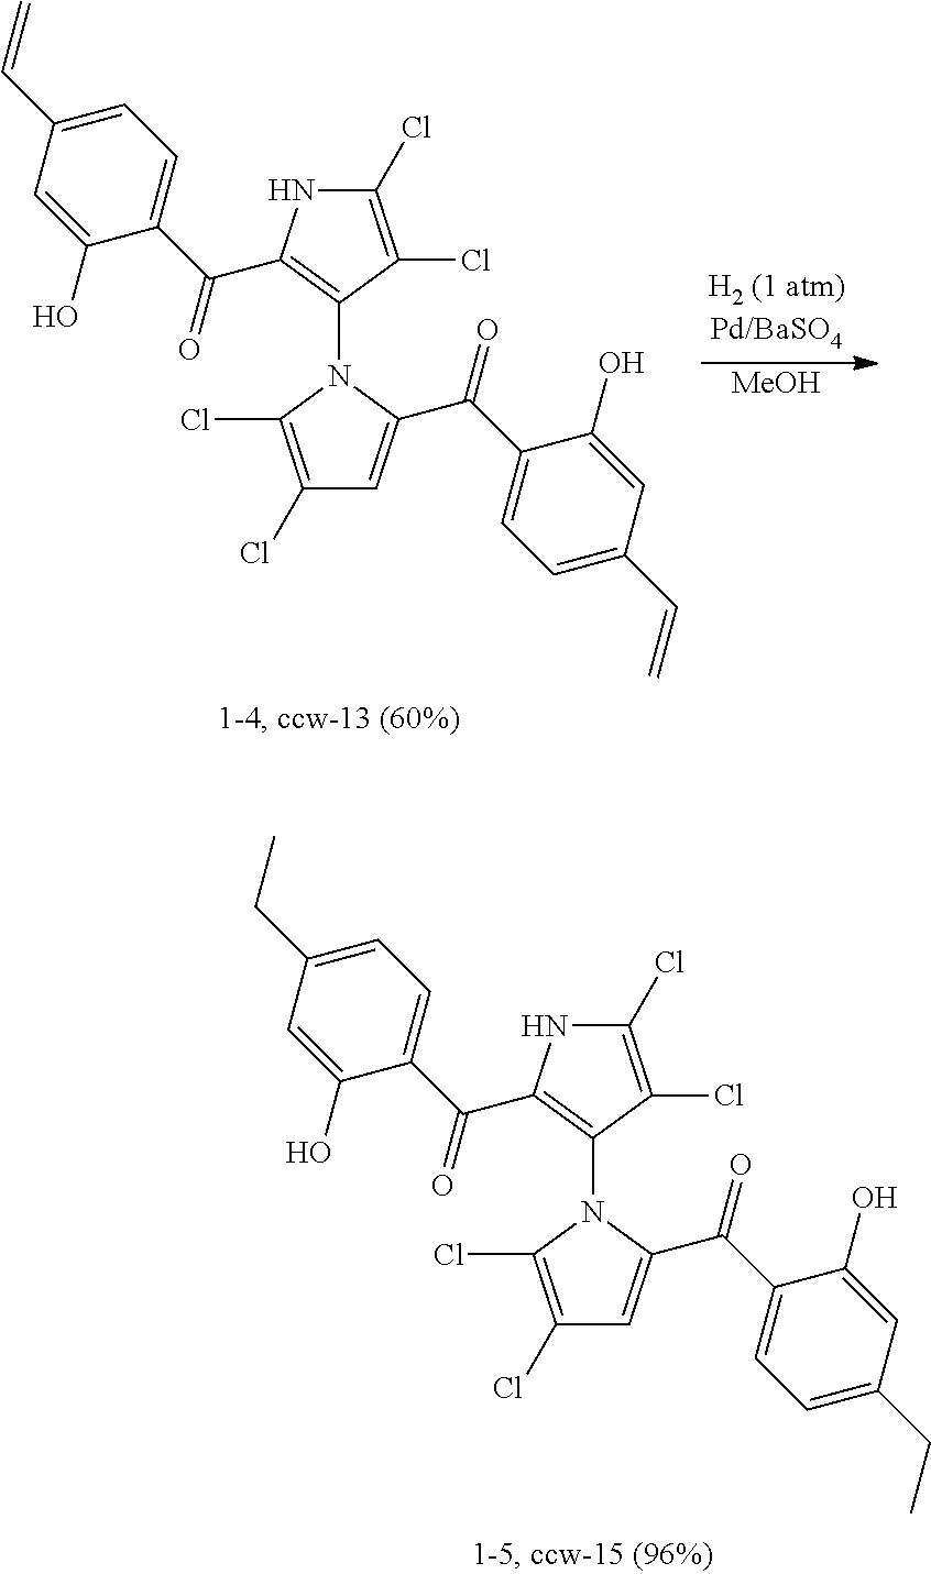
N1(C2=C(C(=O)C3=CC=C(C=C)C=C3O)NC(Cl)=C2Cl)C(Cl)=C(Cl)C=C1C(=O)C1=CC=C(C=C)C=C1O.[MeOH].N1(C2=C(C(=O)C3=CC=C(CC)C=C3O)NC(Cl)=C2Cl)C(Cl)=C(Cl)C=C1C(=O)C1=CC=C(CC)C=C1O
